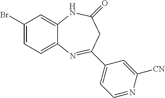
C1(Br)=CC=C2C(=C1)NC(=O)CC(C1=CC=NC([CN])=C1)=N2
